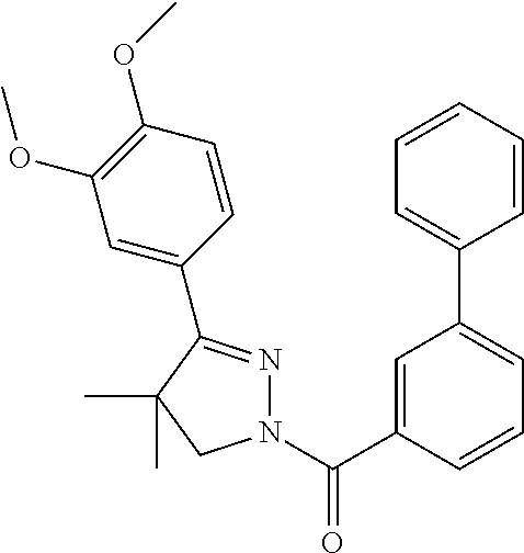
C1=C(C(N2N=C(C3=CC(OC)=C(OC)C=C3)C(C)(C)C2)=O)C=CC=C1C1=CC=CC=C1
